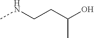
CNCCC(O)C
